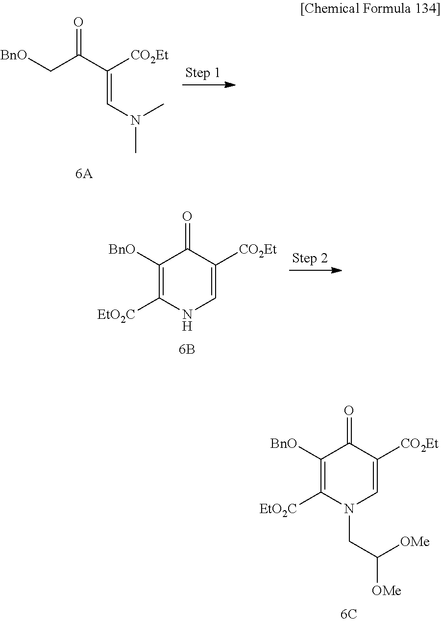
C(C(C([CO2Et])=CN(C)C)=O)[BnO].C1([BnO])=C([EtO2C])NC=C([CO2Et])C1=O.C1([BnO])=C([EtO2C])N(CC([OMe])[OMe])C=C([CO2Et])C1=O
